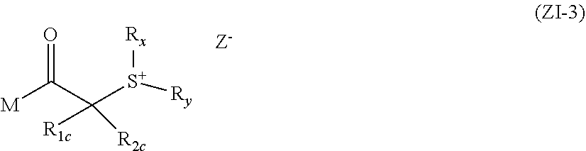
O=C(C([S+]([Ry])[Rx])([R2c])[R1c])[M]
